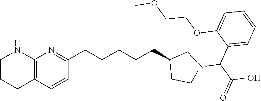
C1=C(OCCOC)C(C(N2CC(CCCCCC3=NC4=C(C=C3)CCCN4)CC2)C(=O)O)=CC=C1
